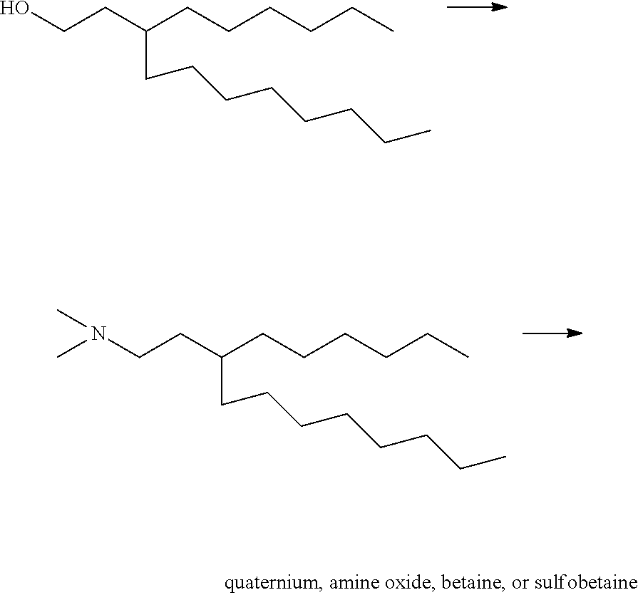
C(C(CCCCCC)CCCCCCCC)CO.C(C(CCCCCC)CCCCCCCC)CN(C)C
